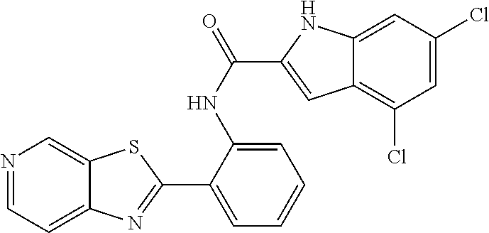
C1(NC(C2=CC3=C(Cl)C=C(Cl)C=C3N2)=O)=CC=CC=C1C1=NC2=CC=NC=C2S1
